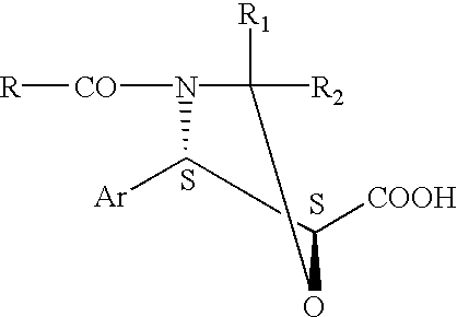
S.S.[Ar]C1N([CO][R])C([R2])([R1])OC1[COOH]
